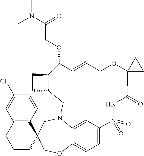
C1=C2C3=CC=C1S(=O)(=O)NC(=O)C1(OCC=CC(OCC(N(C)C)=O)C4CCC4CN2CC2(CO3)C3=C(CCC2)C=C(Cl)C=C3)CC1
